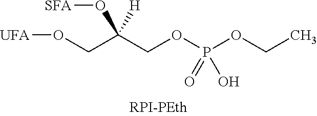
O(CC(COP(OCC)(=O)O)([H])O[SFA])[UFA]
